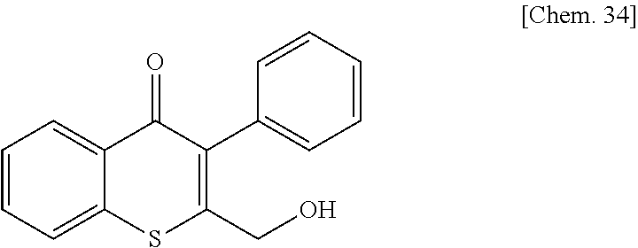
C1=CC=C2C(=C1)C(=O)C(C1=CC=CC=C1)=C(CO)S2
